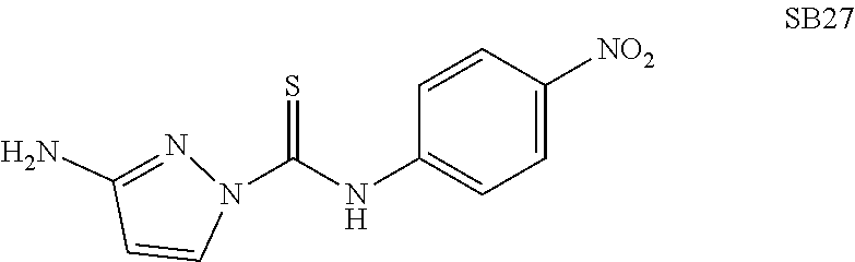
N1(C(NC2=CC=C([NO2])C=C2)=S)N=C(N)C=C1
